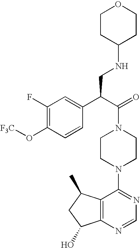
C(N1CCN(C2=NC=NC3=C2C(C)CC3O)CC1)(C(C1=CC(F)=C(O[F3C])C=C1)CNC1CCOCC1)=O
